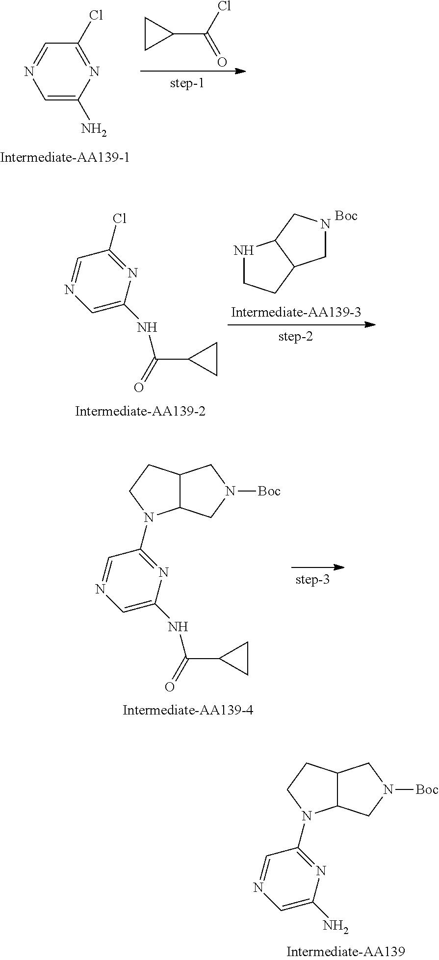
C1(C(=O)Cl)CC1.C1=C(N)N=C(Cl)C=N1.N1CCC2C1CNC2.[Boc].C1=C(NC(=O)C2CC2)N=C(Cl)C=N1.C1=C(NC(=O)C2CC2)N=C(N2C3C(CC2)CN([Boc])C3)C=N1.C1=C(N)N=C(N2C3C(CC2)CN([Boc])C3)C=N1
